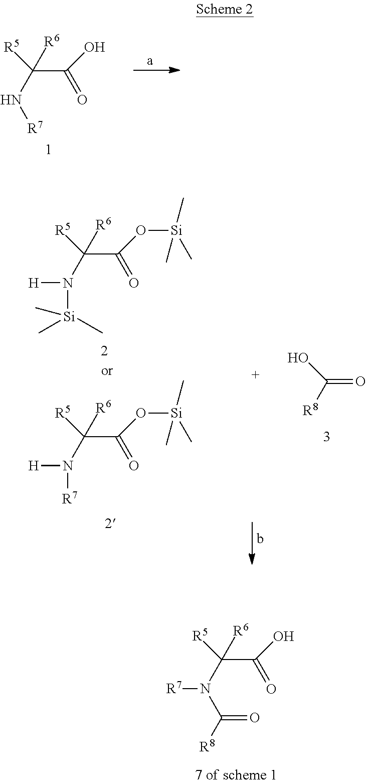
C(C(N[R7])([R6])[R5])(=O)O.C(C(N([Si](C)(C)C)[H])([R6])[R5])(=O)O[Si](C)(C)C.C(C(N([R7])[H])([R6])[R5])(=O)O[Si](C)(C)C.OC([R8])=O.C(C(N(C(=O)[R8])[R7])([R6])[R5])(=O)O
